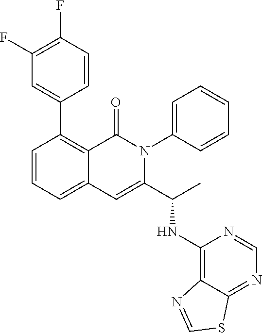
C1(C2=C3C(=CC=C2)C=C(C(NC2=C4C(=NC=N2)SC=N4)C)N(C2=CC=CC=C2)C3=O)=CC(F)=C(F)C=C1
